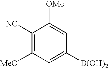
C1([NC])=C([MeO])C=C([B(OH)2])C=C1[OMe]
